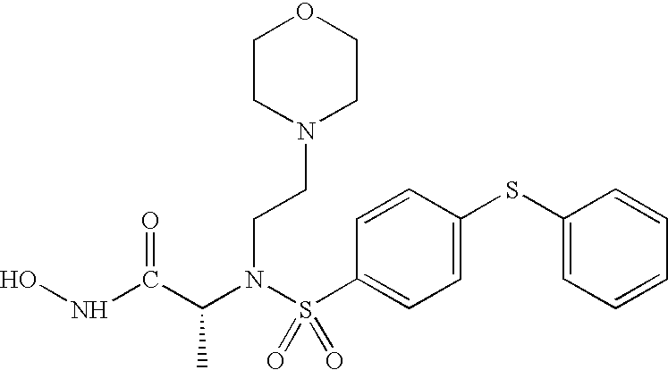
C(N(S(C1=CC=C(SC2=CC=CC=C2)C=C1)(=O)=O)CCN1CCOCC1)(C(NO)=O)C
